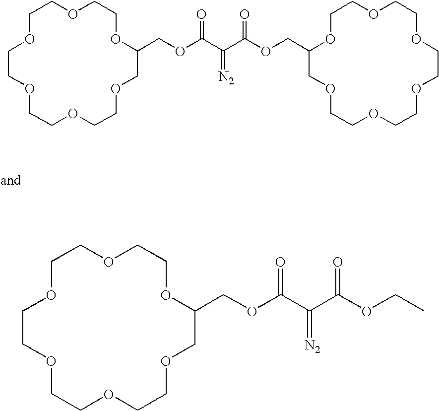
C1OCCOCCOCCOCC(COC(C(C(OCC2OCCOCCOCCOCCOCCOC2)=O)=[N2])=O)OCCOC1.C1OCCOCCOCCOCC(COC(C(C(OCC)=O)=[N2])=O)OCCOC1
